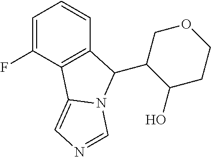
C1=C(F)C2=C(C=C1)C(C1C(O)CCOC1)N1C2=CN=C1
